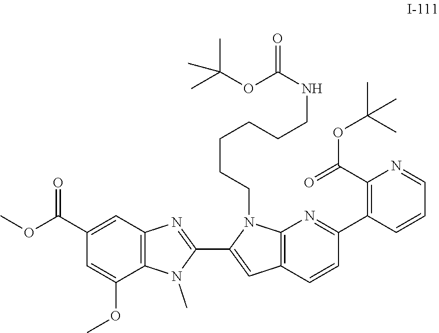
C1(C(OC)=O)=CC2=C(C(OC)=C1)N(C)C(C1=CC3=C(N1CCCCCCNC(=O)OC(C)(C)C)N=C(C1=C(C(=O)OC(C)(C)C)N=CC=C1)C=C3)=N2
